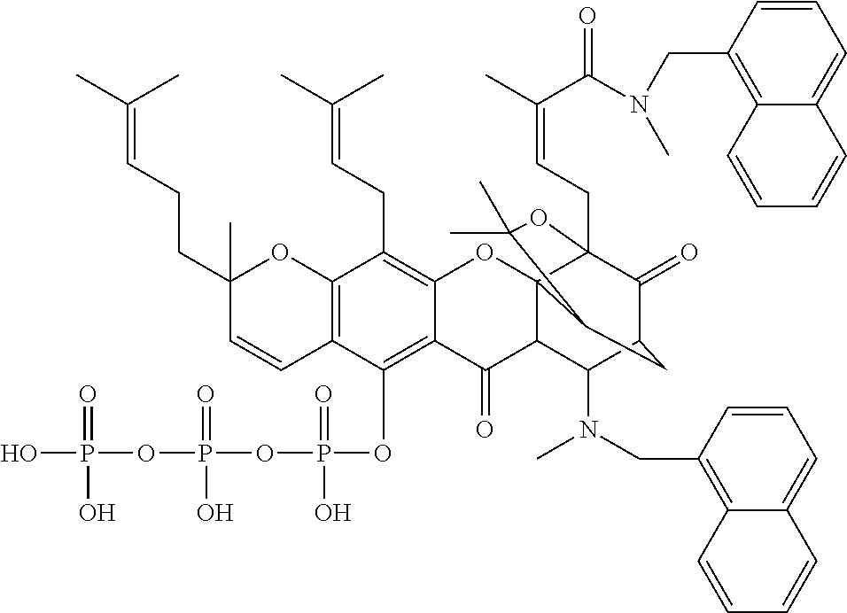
C12=C(OP(OP(OP(O)(=O)O)(=O)O)(=O)O)C3=C(C(CC=C(C)C)=C1OC14C(C2=O)C(N(C)CC2=C5C(=CC=C2)C=CC=C5)C2C(=O)C1(CC=C(C)C(=O)N(CC1=C5C(=CC=C1)C=CC=C5)C)OC(C)(C)C4C2)OC(C)(CCC=C(C)C)C=C3
